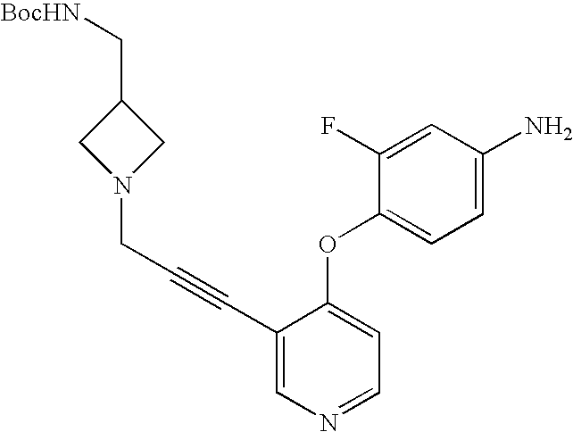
C(C#CC1=CN=CC=C1OC1=CC=C(N)C=C1F)N1CC(C[BocHN])C1
